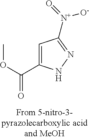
C1(C(OC)=O)=CC([N+](=O)[O-])=NN1
